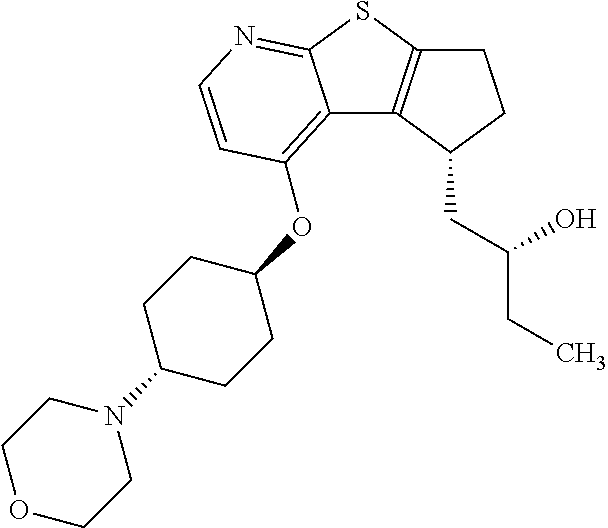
C1C2=C(C(CC(CC)O)C1)C1=C(OC3CCC(N4CCOCC4)CC3)C=CN=C1S2
